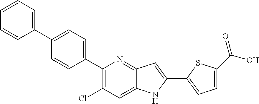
C1(C2=CC=C(C3=CC=CC=C3)C=C2)=C(Cl)C=C2C(=N1)C=C(C1=CC=C(C(=O)O)S1)N2
